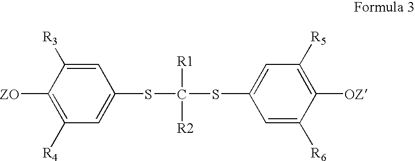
C1=C(SC(SC2=CC([R5])=C([OZ])C([R6])=C2)([R1])[R2])C=C([R3])C([ZO])=C1[R4]
